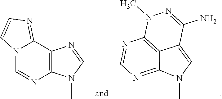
C12=C3N(C)N=C(N)C1=CN(C)C2=NC=N3.N12C=NC3=C(C1=NC=C2)N=CN3C
